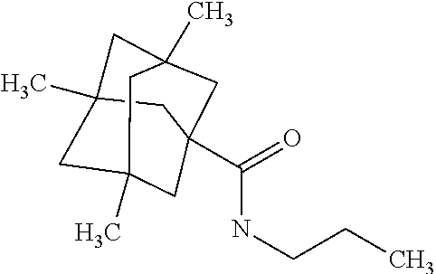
C1C2(C(NCCC)=O)CC3(C)CC(C)(CC1(C)C3)C2
